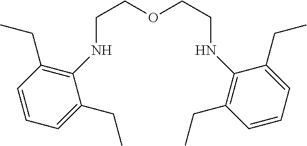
C(COCCNC1=C(CC)C=CC=C1CC)NC1=C(CC)C=CC=C1CC
